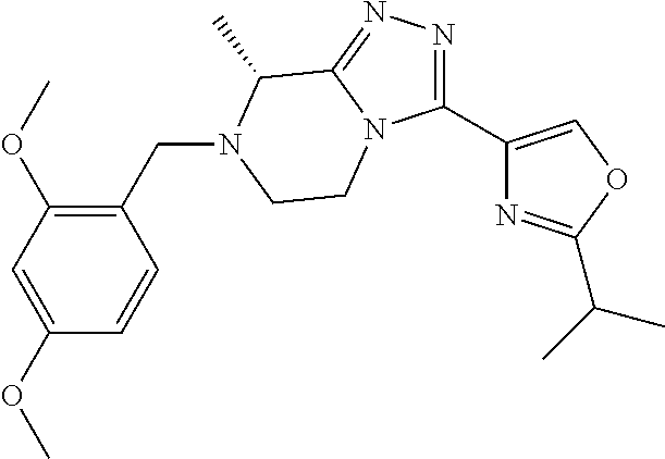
C1(CN2C(C)C3=NN=C(C4=COC(C(C)C)=N4)N3CC2)=C(OC)C=C(OC)C=C1
